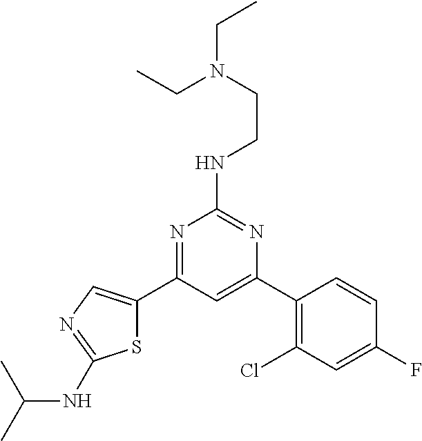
N1=C(C2=CN=C(NC(C)C)S2)C=C(C2=C(Cl)C=C(F)C=C2)N=C1NCCN(CC)CC
